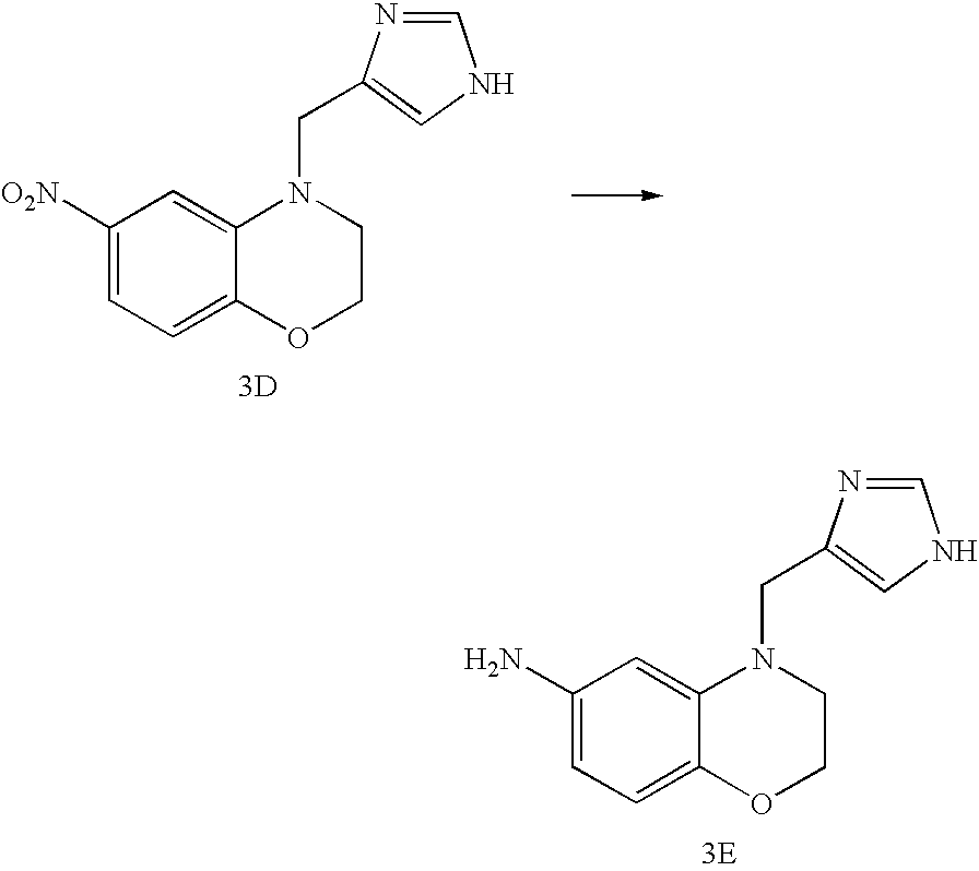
C1(N)=CC=C2C(=C1)N(CC1=CNC=N1)CCO2.[3E].C1([O2N])=CC=C2C(=C1)N(CC1=CNC=N1)CCO2.[3D]
